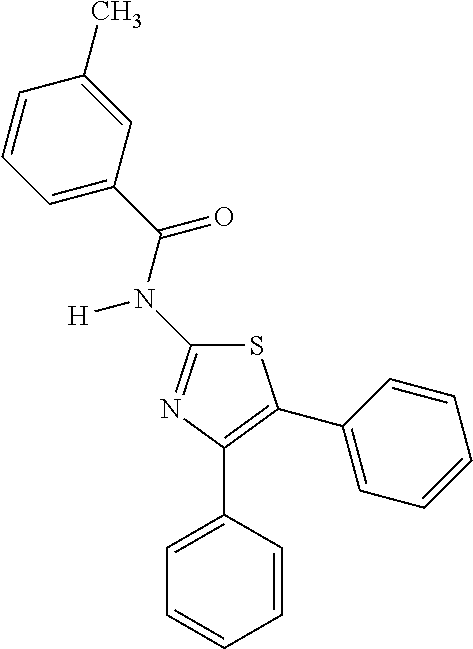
C1=C(C(=O)N(C2=NC(C3=CC=CC=C3)=C(C3=CC=CC=C3)S2)[H])C=C(C)C=C1
